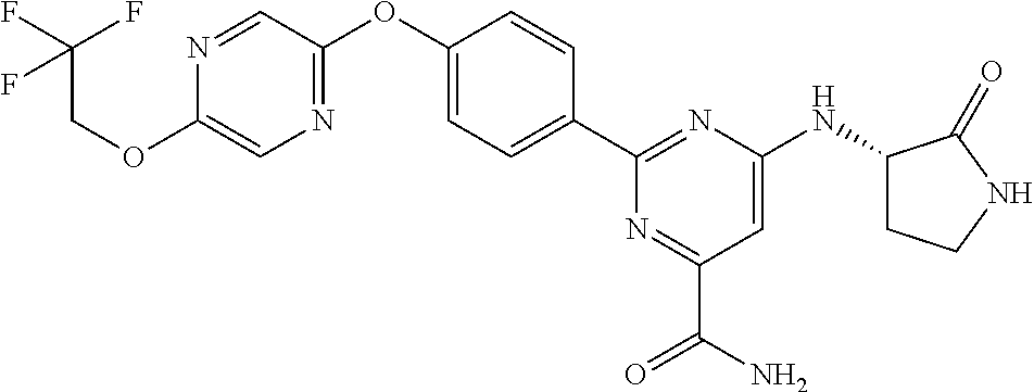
N1=C(C(N)=O)C=C(NC2CCNC2=O)N=C1C1=CC=C(OC2=NC=C(OCC(F)(F)F)N=C2)C=C1
